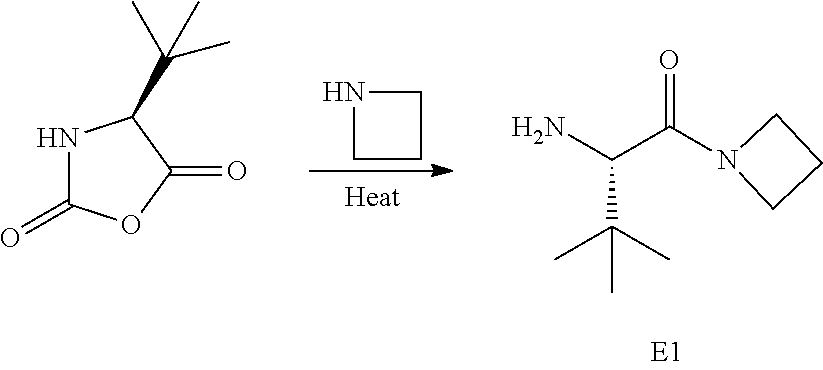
N1CCC1.NC(C(=O)N1CCC1)C(C)(C)C.N1C(=O)OC(=O)C1C(C)(C)C
